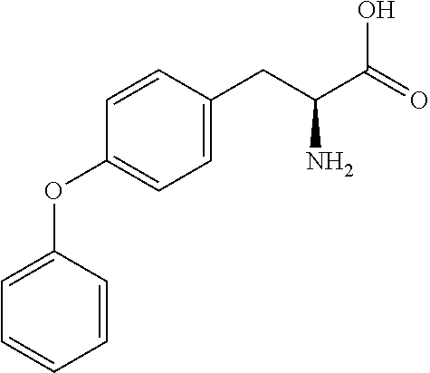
C1(CC(C(O)=O)N)=CC=C(OC2=CC=CC=C2)C=C1
